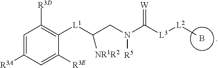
C1=C([R3A])C=C([R3E])C([L1]C(CN(C([L3][L2]C)=[W])[R5])[NR1R2])=C1[R3D].B
